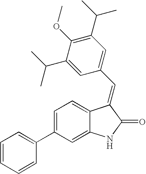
C1=C(C2=CC=CC=C2)C=C2C(=C1)C(=CC1=CC(C(C)C)=C(OC)C(C(C)C)=C1)C(=O)N2
